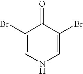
C1(Br)=CNC=C(Br)C1=O
